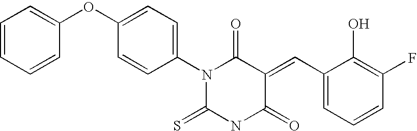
O=C1C(=CC2=CC=CC(F)=C2O)C(=O)N(C2=CC=C(OC3=CC=CC=C3)C=C2)C(=S)N1
